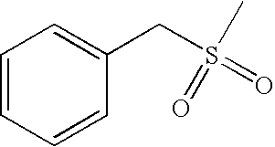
C1=CC=CC(CS(C)(=O)=O)=C1
